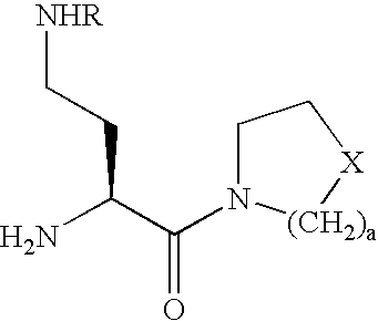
C1N(C(C(N)CC[NHR])=O)[(CH2)a][X]C1
